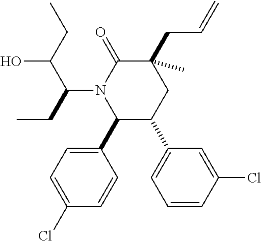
C1(C2=CC=C(Cl)C=C2)C(C2=CC=CC(Cl)=C2)CC(CC=C)(C)C(=O)N1C(CC)C(CC)O
